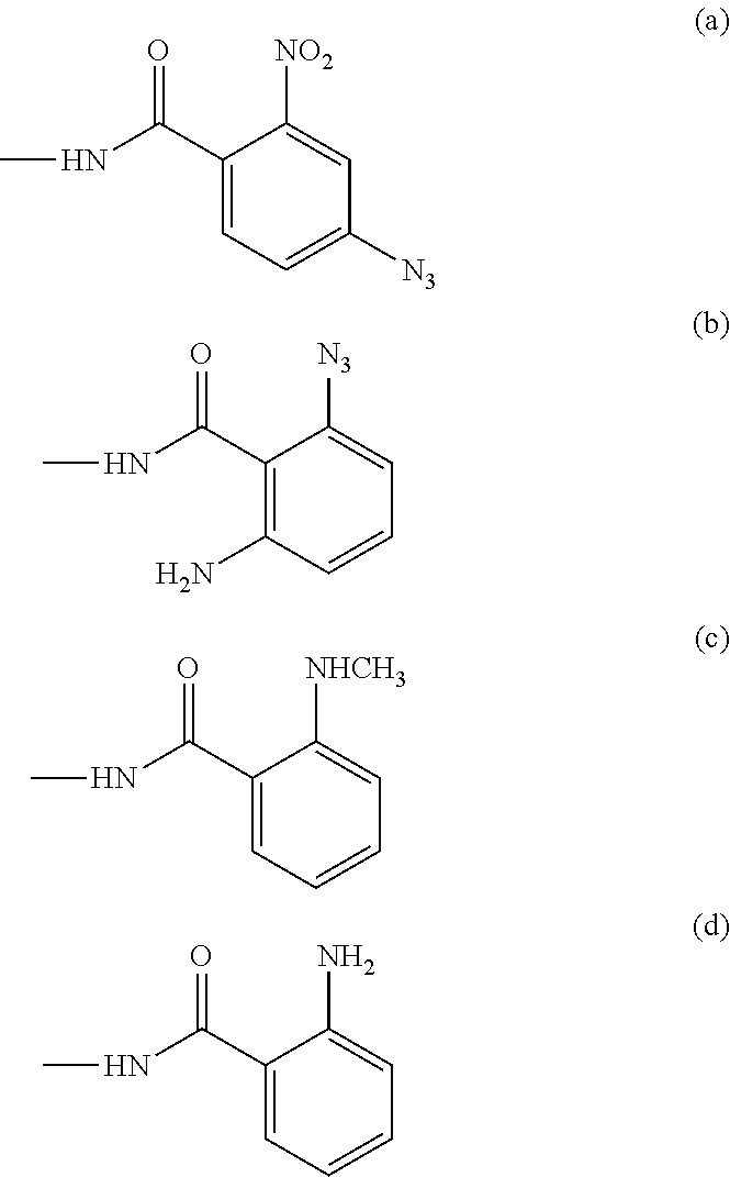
C1(C(NC)=O)=CC=C([N3])C=C1[NO2].C1(C(NC)=O)=C(N)C=CC=C1[N3].C1(C(NC)=O)=CC=CC=C1[NHCH3].C1(C(NC)=O)=CC=CC=C1N
